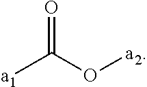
O=C(O[a2])[a1]
